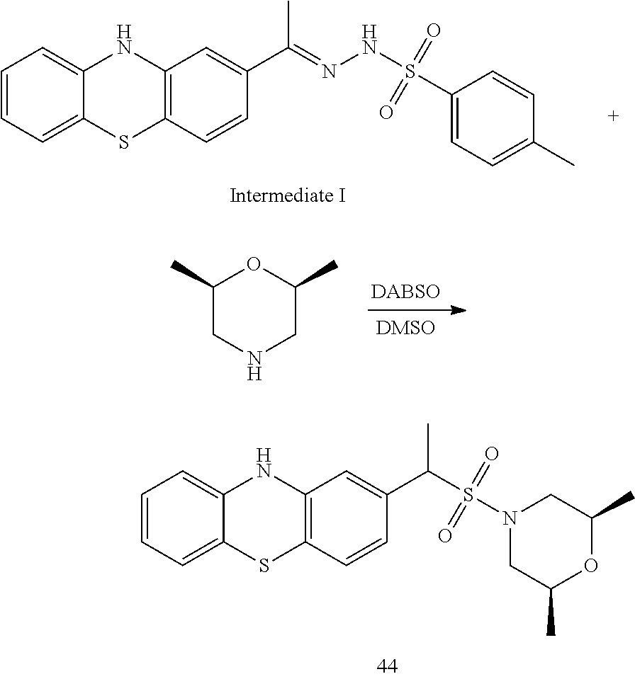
CC(=NNS(=O)(=O)C1=CC=C(C)C=C1)C1=CC2=C(C=C1)SC1=CC=CC=C1N2.[DABSO].C1(C)OC(C)CNC1.O1C(C)CN(S(=O)(=O)C(C2=CC3=C(SC4=CC=CC=C4N3)C=C2)C)CC1C
